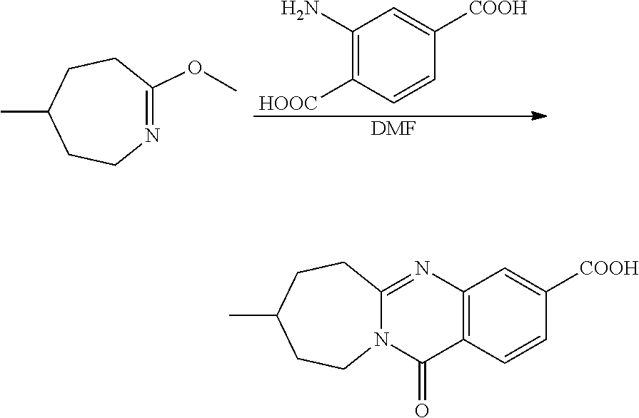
CC1CCN=C(OC)CC1.C1(N)=C([HOOC])C=CC([COOH])=C1.[DMF].CC1CCN2C(=NC3=C(C2=O)C=CC([COOH])=C3)CC1
